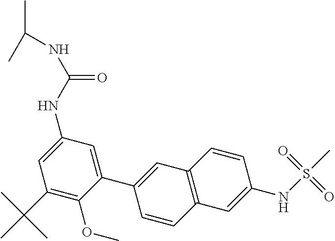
C1(C2=CC3=C(C=C2)C=C(NS(=O)(=O)C)C=C3)=CC(NC(NC(C)C)=O)=CC(C(C)(C)C)=C1OC
